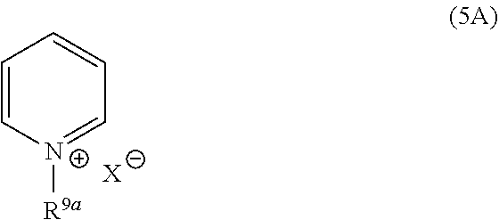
[X].C1=C[N+]([R9a])=CC=C1
